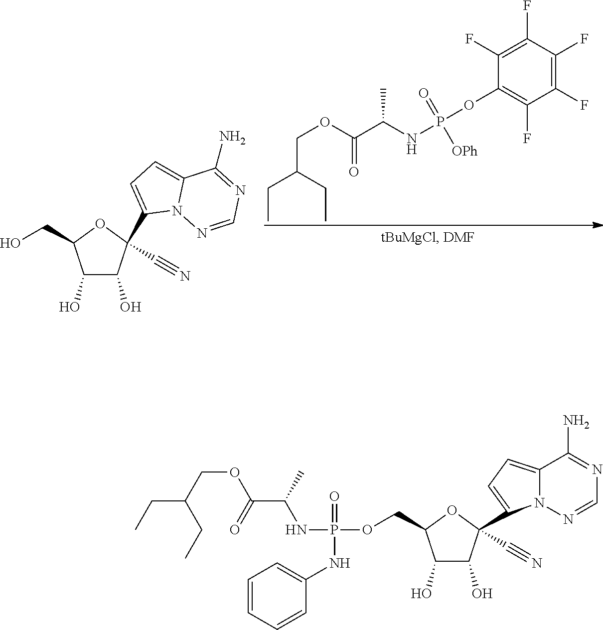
C1(O)C(O)C(C#N)(C2=CC=C3N2N=CN=C3N)OC1COP(NC(C(=O)OCC(CC)CC)C)(=O)NC1=CC=CC=C1.C1(O)C(O)C(C#N)(C2=CC=C3N2N=CN=C3N)OC1CO.CCC(CC)COC(C(NP(OC1=C(F)C(F)=C(F)C(F)=C1F)(=O)[OPh])C)=O
